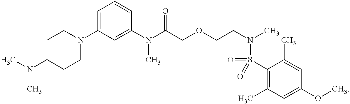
C1(N(C(COCCN(C)S(C2=C(C)C=C(OC)C=C2C)(=O)=O)=O)C)=CC(N2CCC(N(C)C)CC2)=CC=C1
